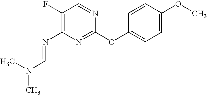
C1(F)=C(N=CN(C)C)N=C(OC2=CC=C(OC)C=C2)N=C1
